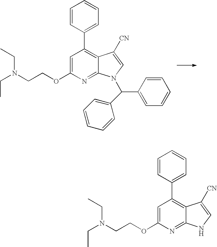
C1=C(OCCN(CC)CC)N=C2C(=C1C1=CC=CC=C1)C([CN])=CN2.C1=C(OCCN(CC)CC)N=C2C(=C1C1=CC=CC=C1)C([CN])=CN2C(C1=CC=CC=C1)C1=CC=CC=C1
